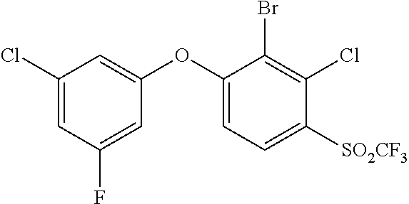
C1(Cl)=CC(F)=CC(OC2=CC=C([SO2CF3])C(Cl)=C2Br)=C1
